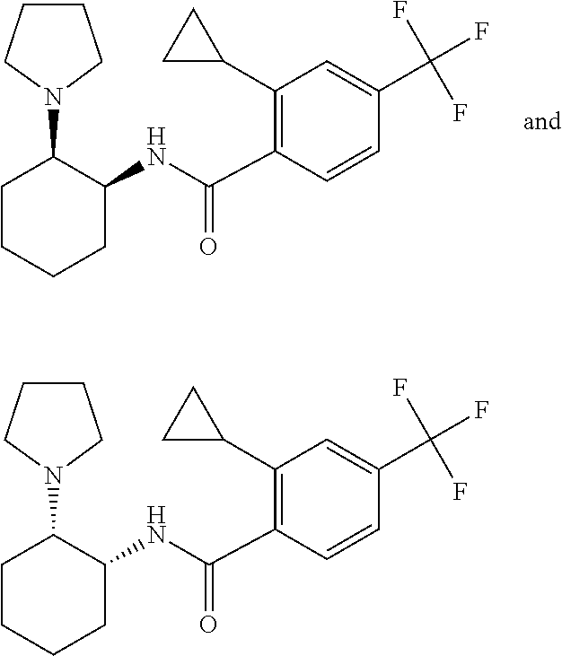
C1(C(=O)NC2CCCCC2N2CCCC2)=C(C2CC2)C=C(C(F)(F)F)C=C1.C1(C(=O)NC2CCCCC2N2CCCC2)=C(C2CC2)C=C(C(F)(F)F)C=C1
